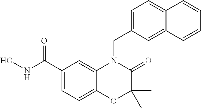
C1(C(NO)=O)=CC=C2C(=C1)N(CC1=CC=C3C(=C1)C=CC=C3)C(=O)C(C)(C)O2
